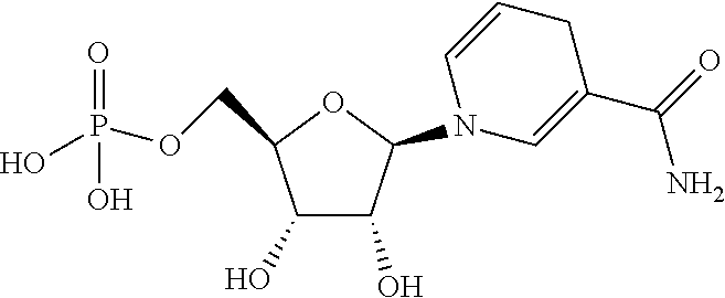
C1(O)C(O)C(N2C=CCC(C(=O)N)=C2)OC1COP(O)(=O)O
